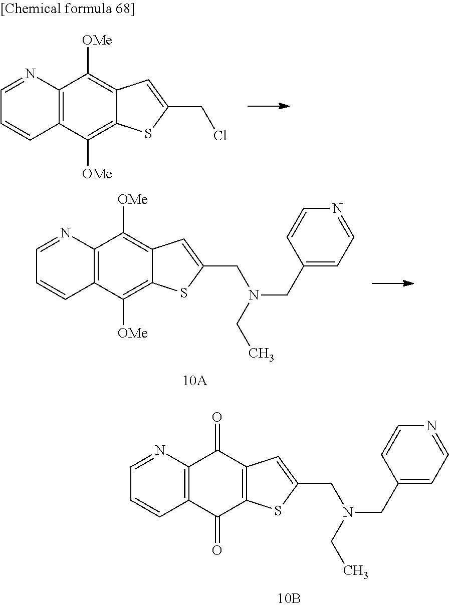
C1=NC2=C(C=C1)C([OMe])=C1C(=C2[OMe])C=C(CCl)S1.C1=NC2=C(C=C1)C(=O)C1=C(C2=O)C=C(CN(CC2=CC=NC=C2)CC)S1.C1=NC2=C(C=C1)C([OMe])=C1C(=C2[OMe])C=C(CN(CC2=CC=NC=C2)CC)S1
